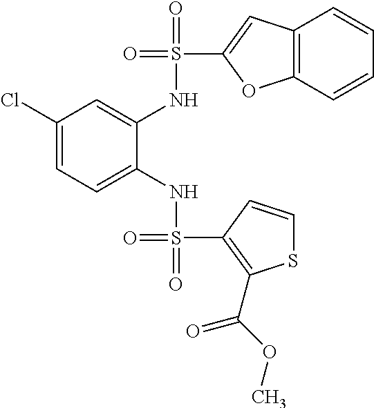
C1(Cl)=CC=C(NS(=O)(=O)C2=C(C(OC)=O)SC=C2)C(NS(=O)(C2=CC3=C(O2)C=CC=C3)=O)=C1
